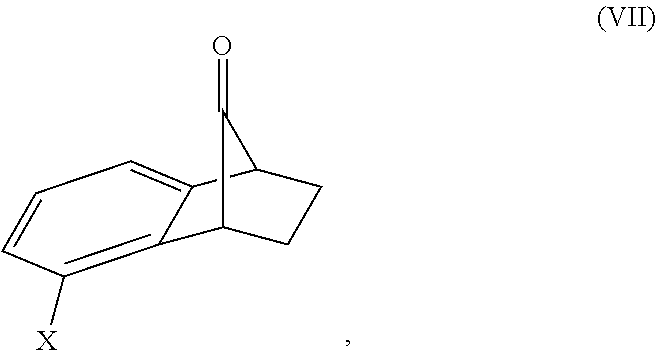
C12CCC(C1=O)C1=CC=CC([X])=C21
